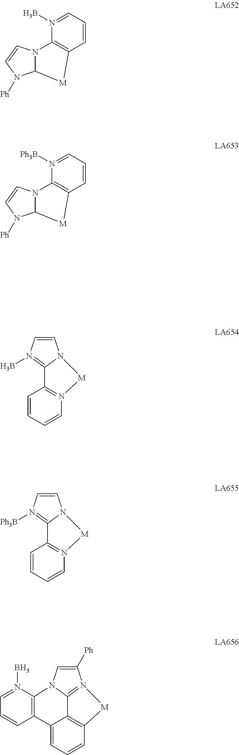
C12=N(B)C=CN1[M]N1=C2C=CC=C1.C12N(C=CN1[Ph])C1=C(C=CC=N1B)[M]2.C12N(C=CN1[Ph])C1=C(C=CC=N1[Ph3B])[M]2.C12=N([Ph3B])C=CN1[M]N1=C2C=CC=C1.C12=N3[M]C4=C1C(=CC=C4)C1=C(N2C=C3[Ph])N(B)=CC=C1
